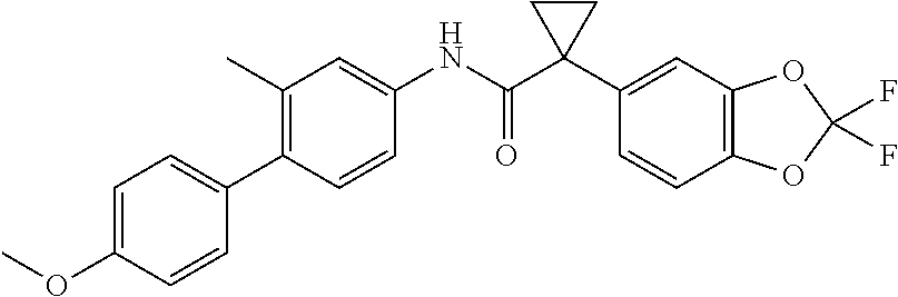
C1=CC(NC(C2(C3=CC4=C(C=C3)OC(F)(F)O4)CC2)=O)=CC(C)=C1C1=CC=C(OC)C=C1
